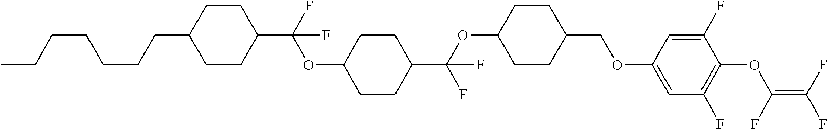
O(C1CCC(COC2=CC(F)=C(OC(=C(F)F)F)C(F)=C2)CC1)C(C1CCC(OC(C2CCC(CCCCCCC)CC2)(F)F)CC1)(F)F
